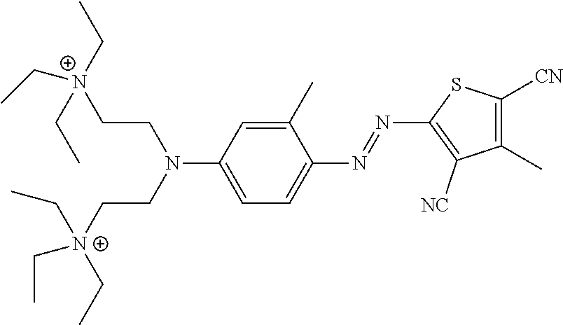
C1(C)=CC(N(CC[N+](CC)(CC)CC)CC[N+](CC)(CC)CC)=CC=C1N=NC1=C([NC])C(C)=C([CN])S1
